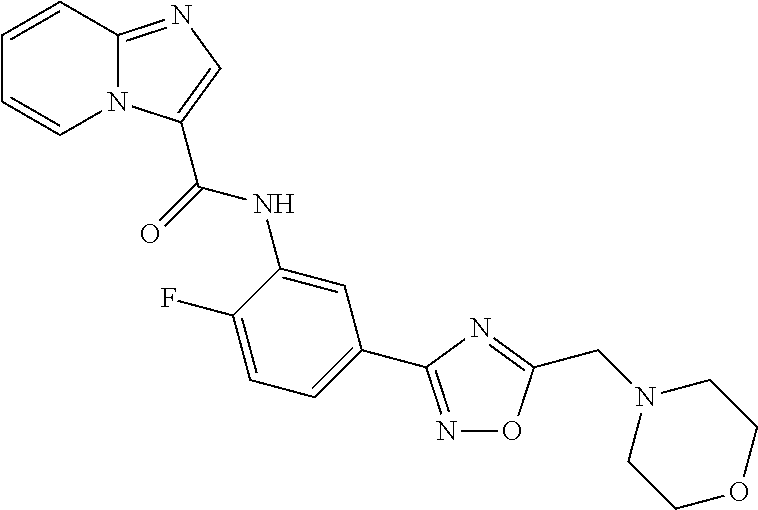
N1=C(C2=CC=C(F)C(NC(=O)C3=CN=C4N3C=CC=C4)=C2)N=C(CN2CCOCC2)O1
